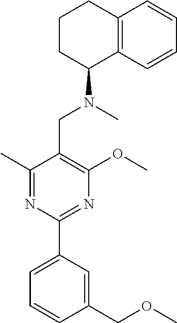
C1(C)=NC(C2=CC=CC(COC)=C2)=NC(OC)=C1CN(C)C1C2=C(CCC1)C=CC=C2
